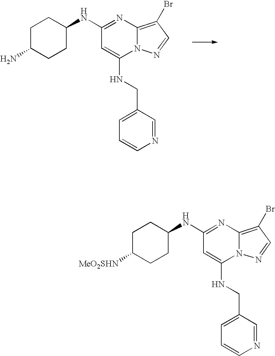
N(C1=NC2=C(Br)C=NN2C(NCC2=CC=CN=C2)=C1)C1CCC(N)CC1.N(C1=NC2=C(Br)C=NN2C(NCC2=CC=CN=C2)=C1)C1CCC([MeO2SHN])CC1
